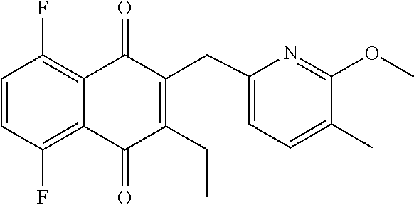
C1=CC(F)=C2C(=C1F)C(=O)C(CC1=CC=C(C)C(OC)=N1)=C(CC)C2=O
